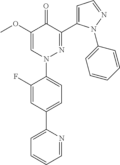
C1=C(C2=CC=CC=N2)C=C(F)C(N2N=C(C3=CC=NN3C3=CC=CC=C3)C(=O)C(OC)=C2)=C1
